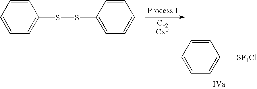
C1=CC=CC=C1[SF4Cl].C1=CC=CC=C1SSC1=CC=CC=C1.[Cl2CsF]
